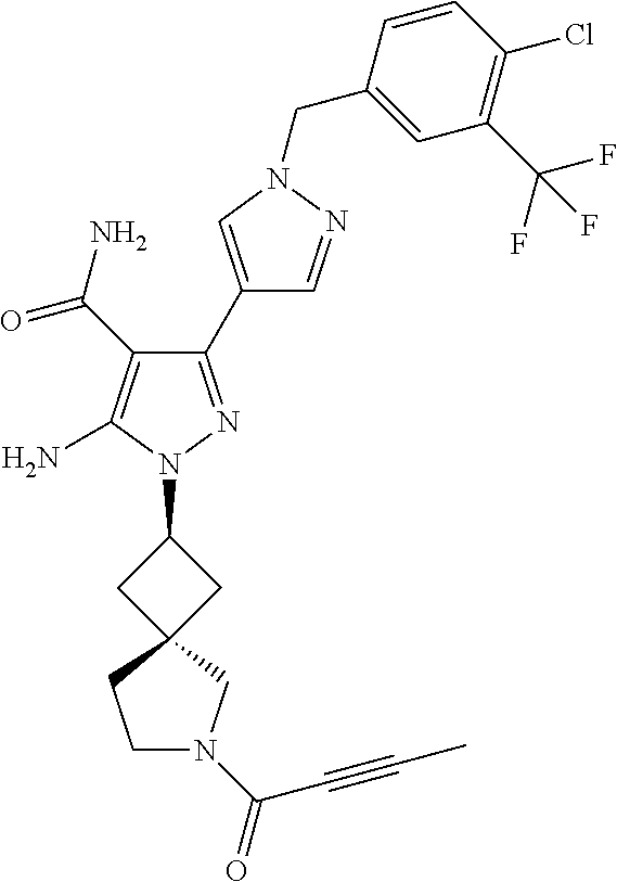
C1N(C(=O)C#CC)CC2(C1)CC(N1N=C(C3=CN(CC4=CC(C(F)(F)F)=C(Cl)C=C4)N=C3)C(C(N)=O)=C1N)C2
